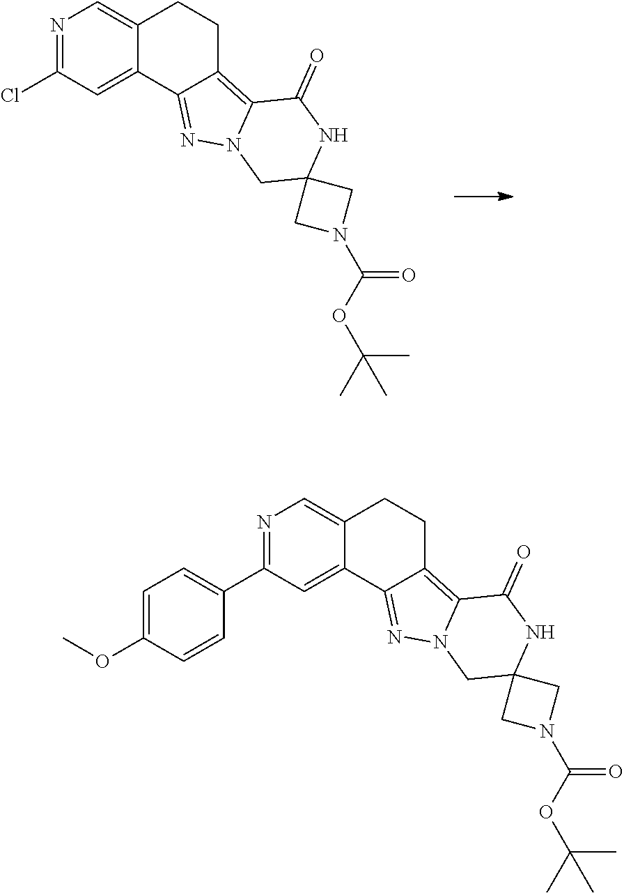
N1=C(Cl)C=C2C(=C1)CCC1=C3N(N=C21)CC1(NC3=O)CN(C(OC(C)(C)C)=O)C1.N1=C(C2=CC=C(OC)C=C2)C=C2C(=C1)CCC1=C3N(N=C21)CC1(NC3=O)CN(C(OC(C)(C)C)=O)C1
